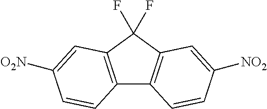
C12=C(C(F)(F)C3=C1C=CC([NO2])=C3)C=C([O2N])C=C2
